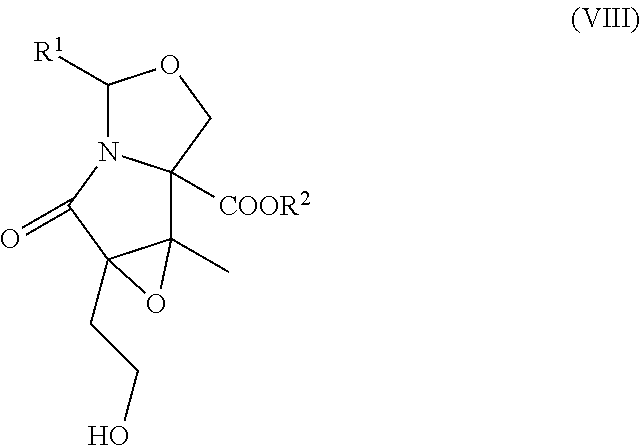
C12(C)C3([COOR2])N(C(=O)C1(CCO)O2)C([R1])OC3
